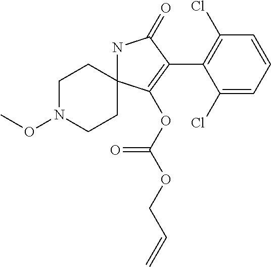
N1C2(C(OC(=O)OCC=C)=C(C3=C(Cl)C=CC=C3Cl)C1=O)CCN(OC)CC2
